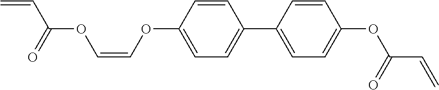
C1=CC(OC=COC(C=C)=O)=CC=C1C1=CC=C(OC(C=C)=O)C=C1
